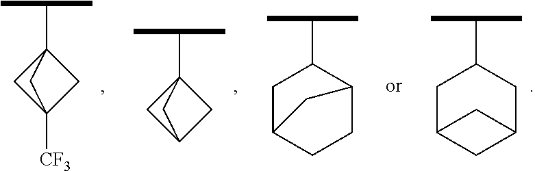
C12(C(C)C)CC([CF3])(C1)C2.C12(C(C)C)CC(C1)C2.C1C2CC(CC1C(C)C)C2.C(C)(C)C1C2CCC(C1)C2
